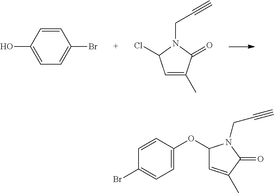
C1=CC(O)=CC=C1Br.C1=C(C)C(=O)N(CC#C)C1Cl.C1(OC2=CC=C(Br)C=C2)C=C(C)C(=O)N1CC#C
